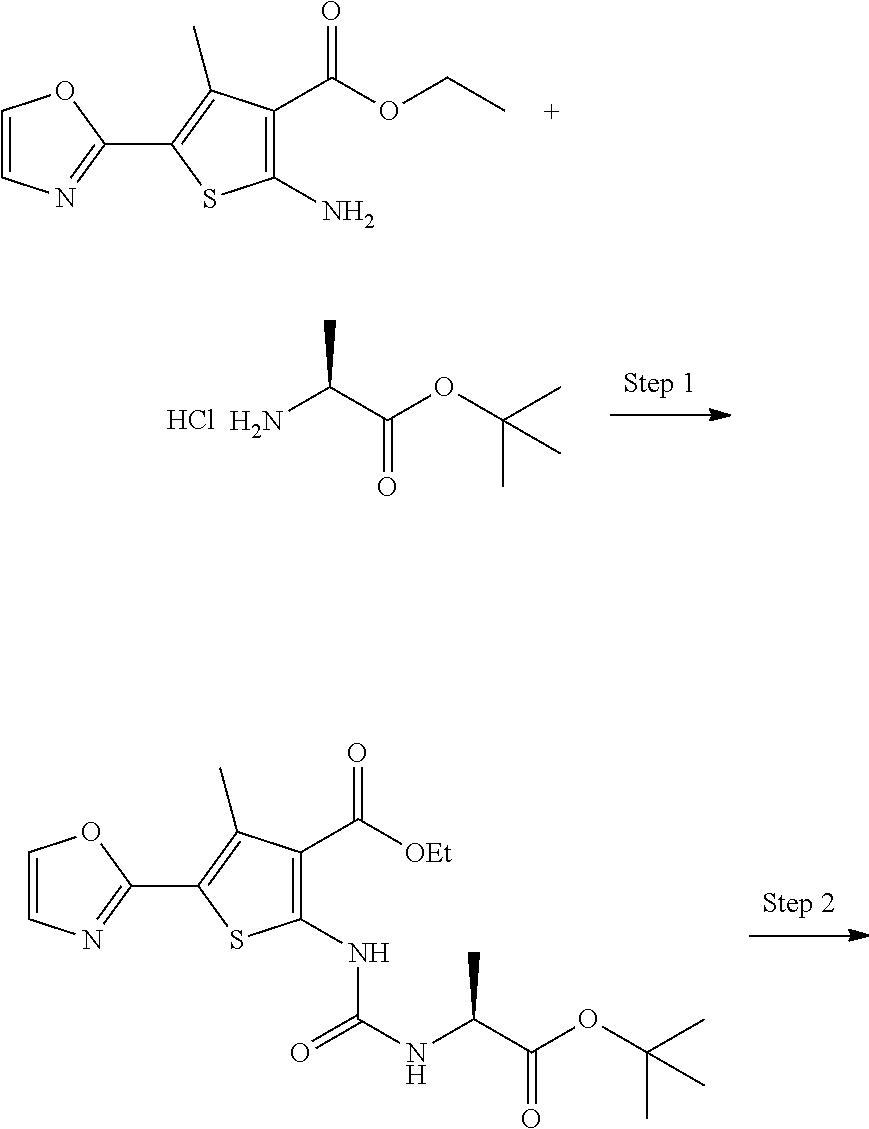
C1(C2=NC=CO2)=C(C)C(C(OCC)=O)=C(N)S1.C1(C2=NC=CO2)=C(C)C(C([OEt])=O)=C(NC(NC(C(OC(C)(C)C)=O)C)=O)S1.NC(C(OC(C)(C)C)=O)C.Cl
